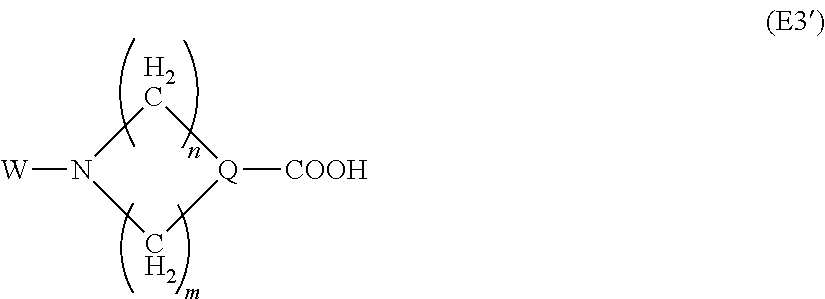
C1N([W])C[Q]1[COOH]
